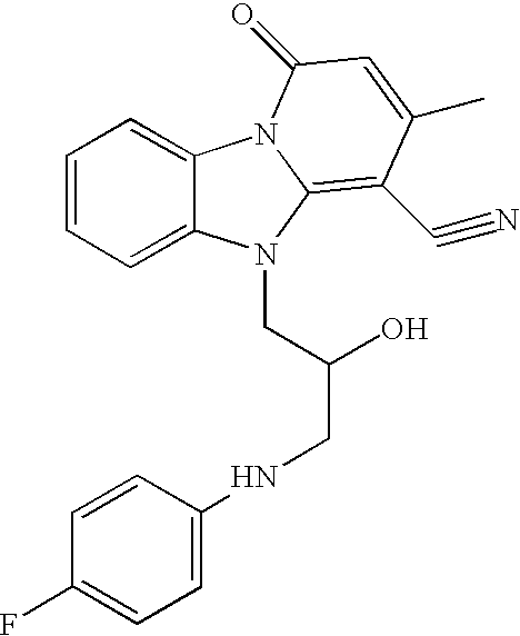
C1=CC(NCC(CN2C3=CC=CC=C3N3C2=C(C#N)C(C)=CC3=O)O)=CC=C1F
